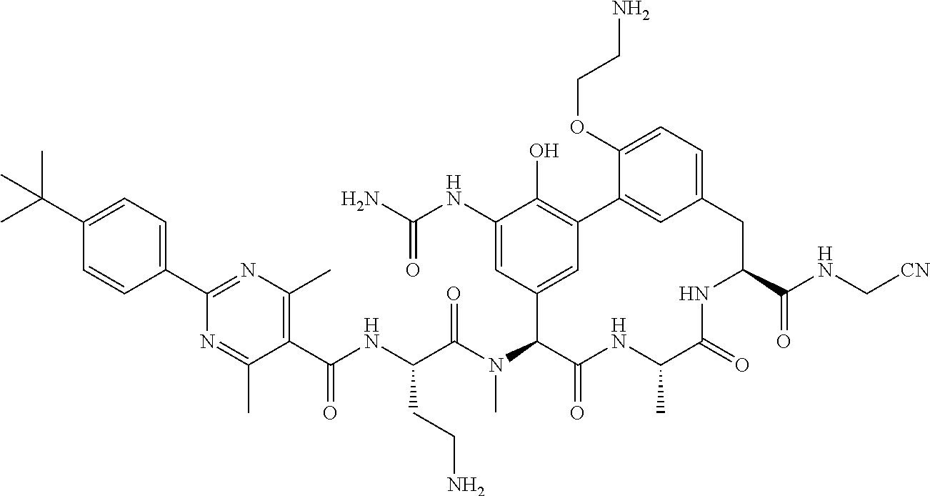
C1(C(NC(C(N(C2C(=O)NC(C)C(=O)NC(C(NC[CN])=O)CC3=CC=C(OCCN)C(=C3)C3=C(O)C(NC(N)=O)=CC2=C3)C)=O)CCN)=O)=C(C)N=C(C2=CC=C(C(C)(C)C)C=C2)N=C1C
